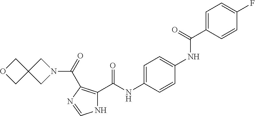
C1=C(C(NC2=CC=C(NC(C3=C(C(=O)N4CC5(C4)COC5)N=CN3)=O)C=C2)=O)C=CC(F)=C1
